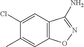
CC1=CC2=C(C=C1Cl)C(N)=NO2
